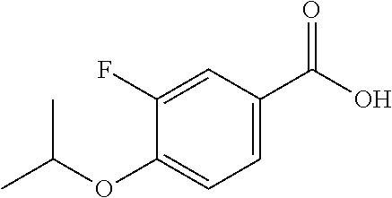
C1(OC(C)C)=CC=C(C(O)=O)C=C1F
